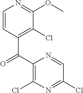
C1=CC(C(C2=C(Cl)N=C(Cl)C=N2)=O)=C(Cl)C(OC)=N1
